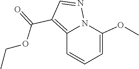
N1=CC(C(OCC)=O)=C2C=CC=C(OC)N12
